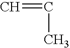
C=CC
